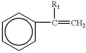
c1cccc(C(=C)[R1])c1
